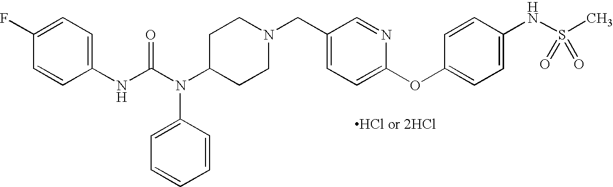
[HCl or 2HCl].C1(NC(N(C2CCN(CC3=CC=C(OC4=CC=C(NS(C)(=O)=O)C=C4)N=C3)CC2)C2=CC=CC=C2)=O)=CC=C(F)C=C1
